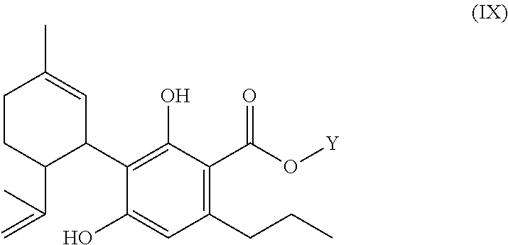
C1(C2C(C(=C)C)CCC(C)=C2)=C(O)C(C(=O)O[Y])=C(CCC)C=C1O
